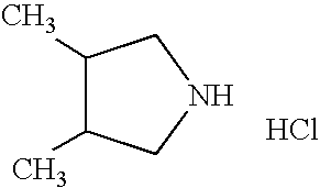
C1(C)C(C)CNC1.Cl
